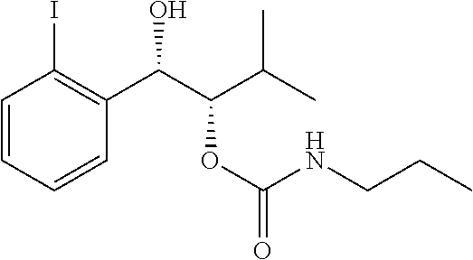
C1=CC=CC(C(C(C(C)C)OC(=O)NCCC)O)=C1I
